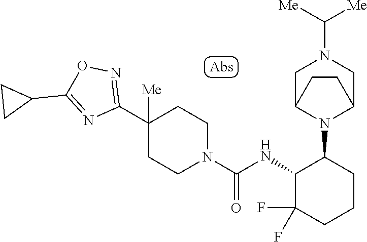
N1=C(C2CC2)ON=C1C1([Me])CCN(C(=O)NC2C(F)(F)CCCC2N2C3CN(C([Me])[Me])CC2CC3)CC1
